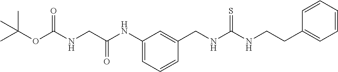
C1(CNC(NCCC2=CC=CC=C2)=S)=CC(NC(CNC(OC(C)(C)C)=O)=O)=CC=C1
